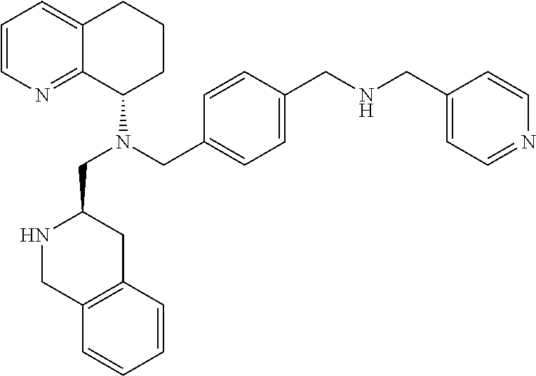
C1=CN=C2C(=C1)CCCC2N(CC1NCC2=C(C1)C=CC=C2)CC1=CC=C(CNCC2=CC=NC=C2)C=C1
